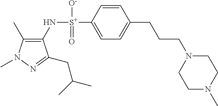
C1(C)=C(N[S+](C2=CC=C(CCCN3CCN(C)CC3)C=C2)([O-])=O)C(CC(C)C)=NN1C
